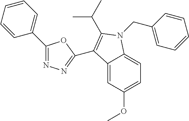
C12=CC(OC)=CC=C1N(CC1=CC=CC=C1)C(C(C)C)=C2C1=NN=C(C2=CC=CC=C2)O1
